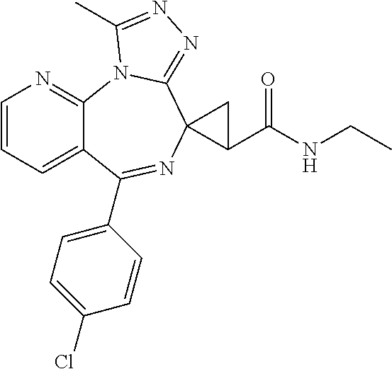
C1=CC=C2C(=N1)N1C(=NN=C1C)C1(N=C2C2=CC=C(Cl)C=C2)C(C(NCC)=O)C1
